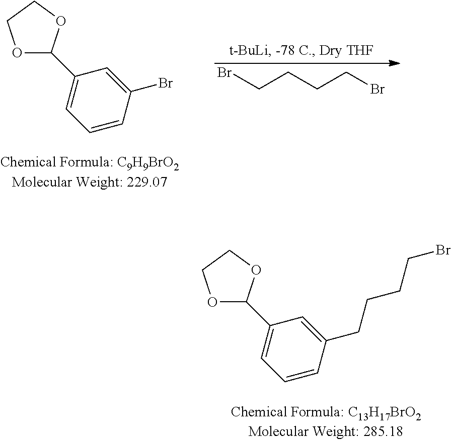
O1C(C2=CC=CC(Br)=C2)OCC1.C(CCCBr)Br.O1C(C2=CC=CC(CCCCBr)=C2)OCC1
